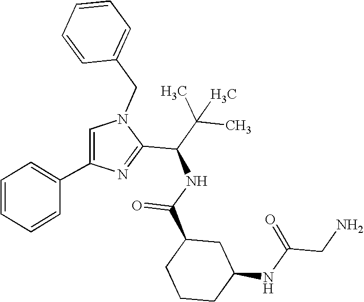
N1(CC2=CC=CC=C2)C=C(C2=CC=CC=C2)N=C1C(C(C)(C)C)NC(C1CCCC(NC(CN)=O)C1)=O
